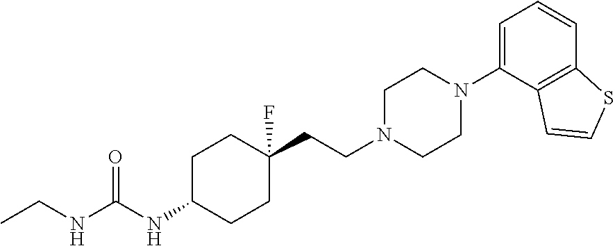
C(=O)(NC1CCC(CCN2CCN(C3=CC=CC4=C3C=CS4)CC2)(F)CC1)NCC
